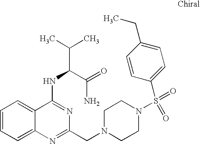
C1=CC=C2C(=C1)C(NC(C(C)C)C(=O)N)=NC(CN1CCN(S(=O)(=O)C3=CC=C(CC)C=C3)CC1)=N2
